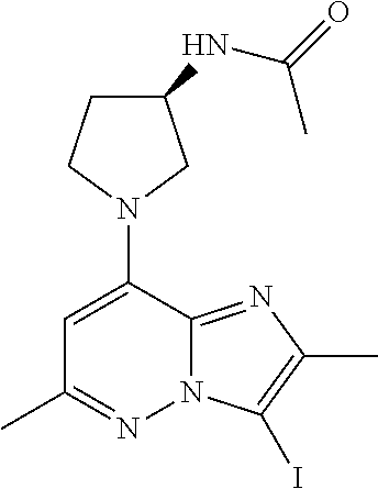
N1(C2=CC(C)=NN3C2=NC(C)=C3I)CC(NC(=O)C)CC1
